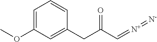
C1=C(OC)C=C(CC(C=[N+]=[N-])=O)C=C1
